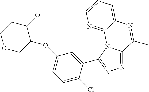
N1=C2N(C(C3=CC(OC4C(O)CCOC4)=CC=C3Cl)=N1)C1=NC=CC=C1N=C2C
